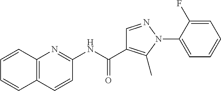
N(C(=O)C1=C(C)N(C2=CC=CC=C2F)N=C1)C1=NC2=C(C=C1)C=CC=C2
